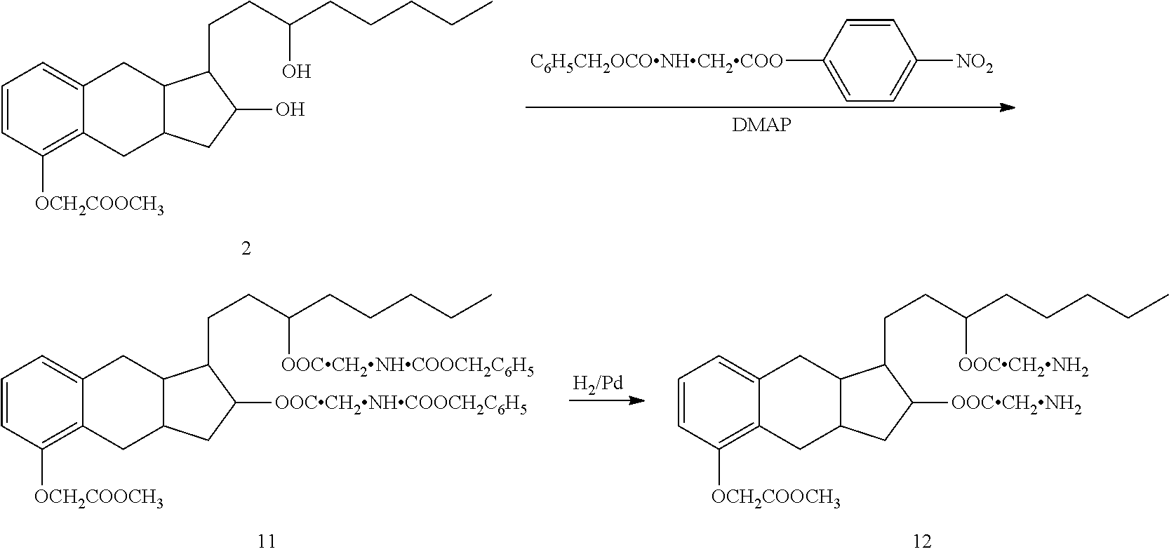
C1=CC([OCH2COOCH3])=C2C(=C1)CC1C(C2)CC(O)C1CCC(CCCCC)O.C1=CC([C6H5CH2OCONHCH2COO])=CC=C1[NO2].C1=CC([OCH2COOCH3])=C2C(=C1)CC1C(C2)CC([OOCCH2NHCOOCH2C6H5])C1CCC(CCCCC)[OOCCH2NHCOOCH2C6H5].C1=CC([OCH2COOCH3])=C2C(=C1)CC1C(C2)CC([OOCCH2NH2])C1CCC(CCCCC)[OOCCH2NH2]
